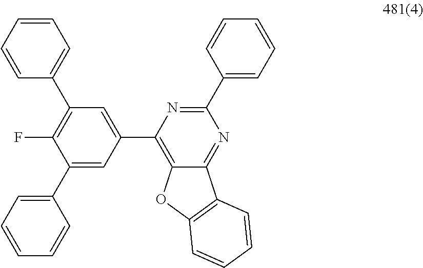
C1(C2=C3C(=NC(C4=CC=CC=C4)=N2)C2=C(O3)C=CC=C2)=CC(C2=CC=CC=C2)=C(F)C(C2=CC=CC=C2)=C1
